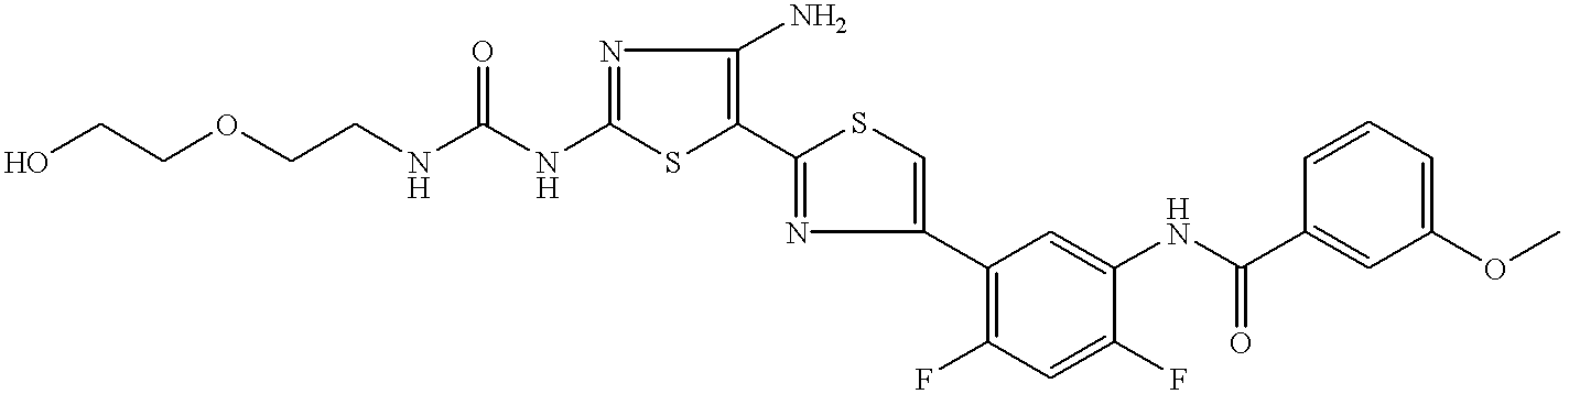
C1(NC(=O)NCCOCCO)=NC(N)=C(C2=NC(C3=C(F)C=C(F)C(NC(C4=CC(OC)=CC=C4)=O)=C3)=CS2)S1
